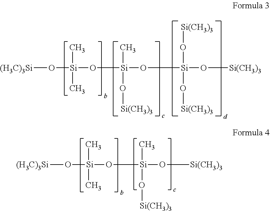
[(H3C)3Si]O[Si](O[Si](O[Si](O[Si(CH3)3])(O[Si(CH3)3])O[Si(CH3)3])(C)O[Si(CH3)3])(C)C.[(H3C)3Si]O[Si](O[Si](O[Si(CH3)3])(C)O[Si(CH3)3])(C)C
